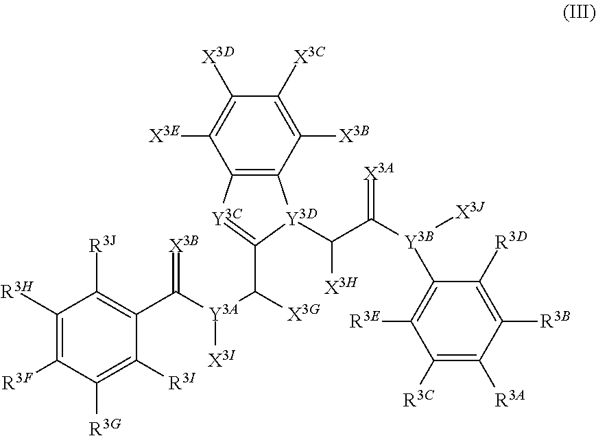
C12=C(C([X3B])=C([X3C])C([X3D])=C1[X3E])[Y3D](C(C([Y3B]([X3J])C1=C([R3E])C([R3C])=C([R3A])C([R3B])=C1[R3D])=[X3A])[X3H])C(C([Y3A](C(C1=C([R3J])C([R3H])=C([R3F])C([R3G])=C1[R3I])=[X3B])[X3I])[X3G])=[Y3C]2
